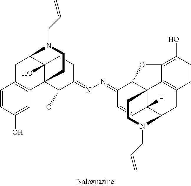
C1=CC(O)=C2C3=C1CC1C4(O)C3(C(C(=NN=C3C5C67C8=C(C=CC(O)=C8O5)CC(C6([H])C=C3)N(CC=C)CC7)CC4)O2)CCN1CC=C
